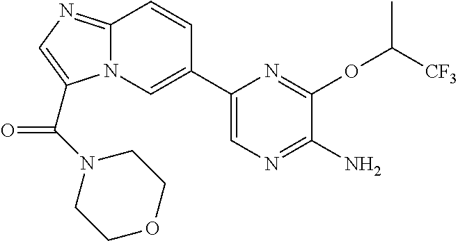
C12=NC=C(C(N3CCOCC3)=O)N1C=C(C1=CN=C(N)C(OC(C)[CF3])=N1)C=C2
